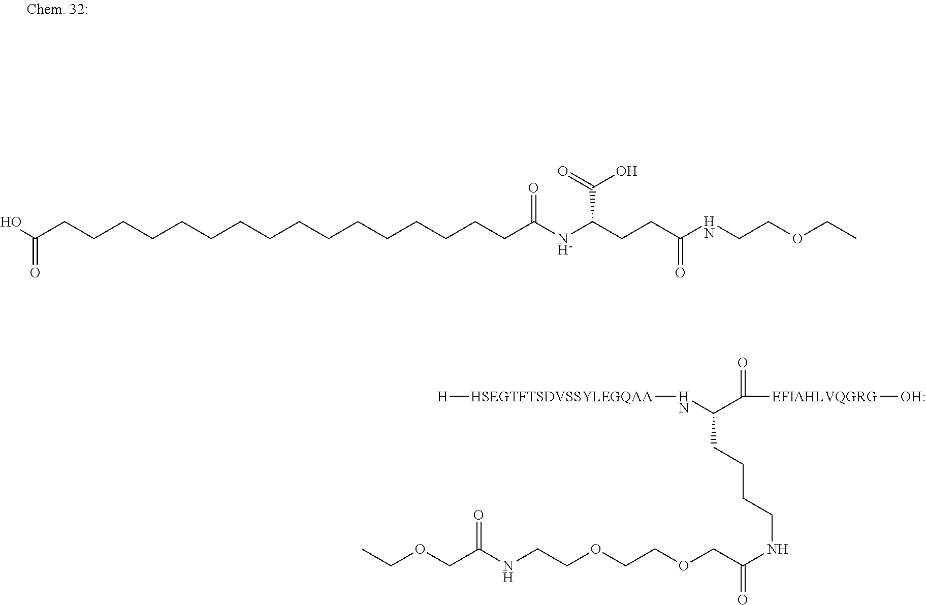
C(CCCCCCCCCCC([N-]C(CCC(NCCOCC)=O)C(=O)O)=O)CCCCCC(O)=O.[H][HSEGTFTSDVSSYLEGQAA]NC(C([EFIAHLVQGRG]O)=O)CCCCNC(=O)COCCOCCNC(COCC)=O
